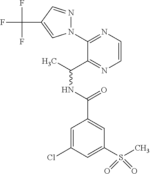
C1(N2N=CC(C(F)(F)F)=C2)=NC=CN=C1C(C)NC(=O)C1=CC(S(C)(=O)=O)=CC(Cl)=C1
